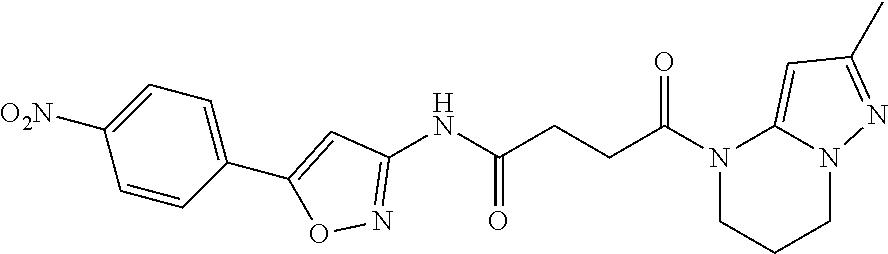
N1(C(CCC(NC2=NOC(C3=CC=C([O2N])C=C3)=C2)=O)=O)CCCN2C1=CC(C)=N2
